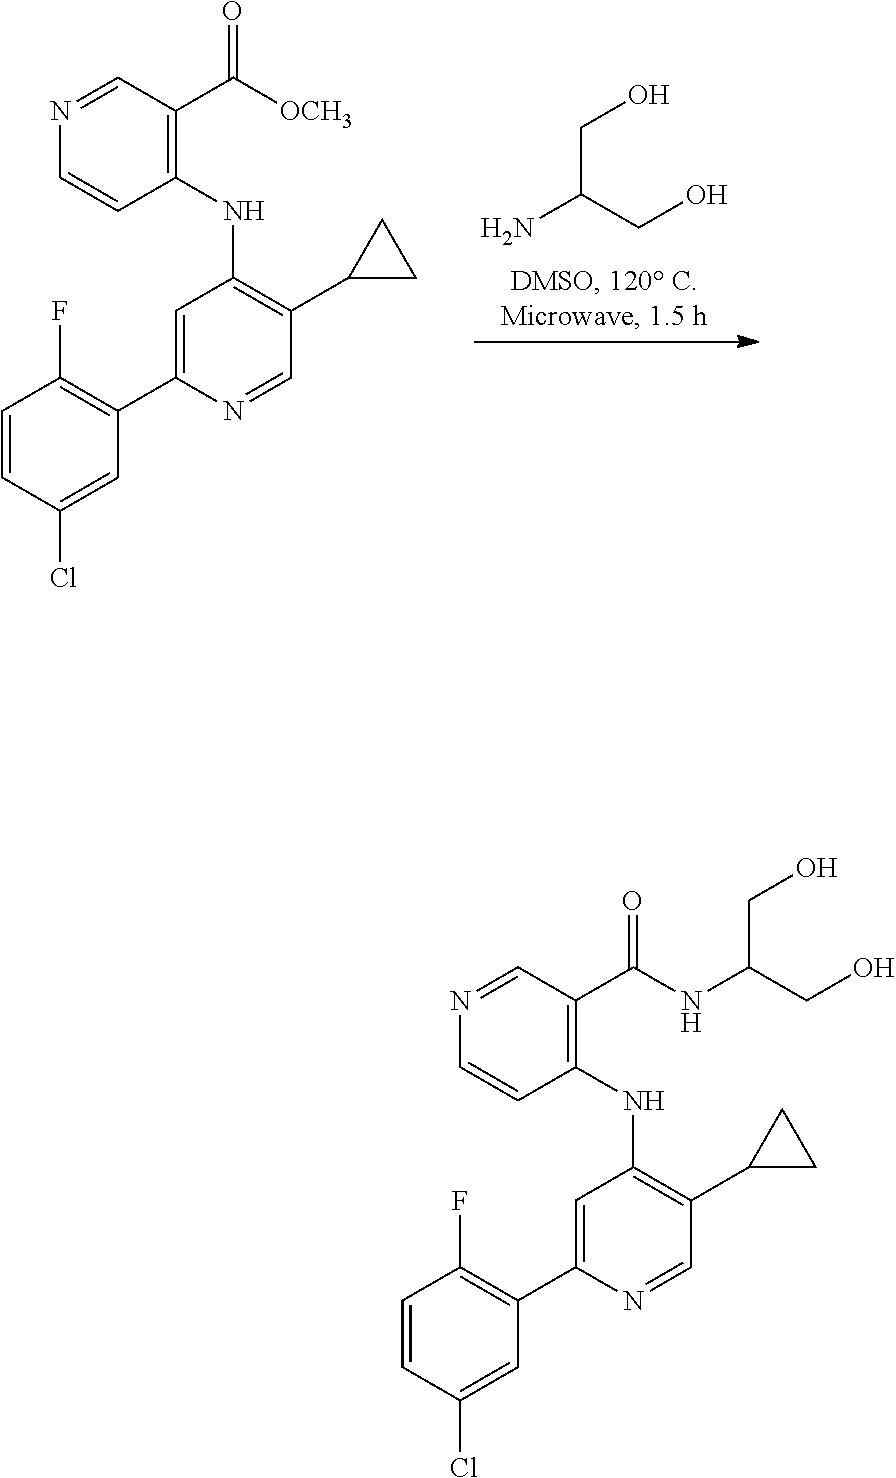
C(C(CO)N)O.C1(NC2=C(C3CC3)C=NC(C3=C(F)C=CC(Cl)=C3)=C2)=C(C([OCH3])=O)C=NC=C1.C1(NC2=C(C3CC3)C=NC(C3=C(F)C=CC(Cl)=C3)=C2)=C(C(NC(CO)CO)=O)C=NC=C1
